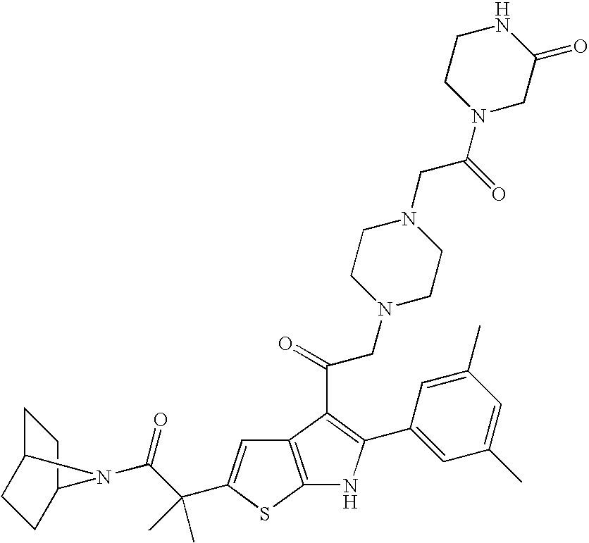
C1C2CCC(C1)N2C(C(C)(C)C1=CC2=C(S1)NC(C1=CC(C)=CC(C)=C1)=C2C(CN1CCN(CC(N2CC(=O)NCC2)=O)CC1)=O)=O
